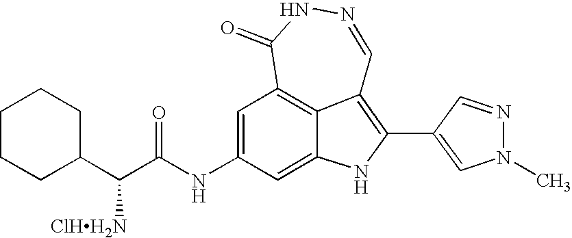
C1(=O)C2=C3C(=C(C4=CN(C)N=C4)NC3=CC(NC(=O)C([ClHH2N])C3CCCCC3)=C2)C=NN1
